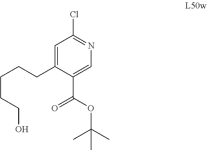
C(CCO)CCC1=CC(Cl)=NC=C1C(=O)OC(C)(C)C
